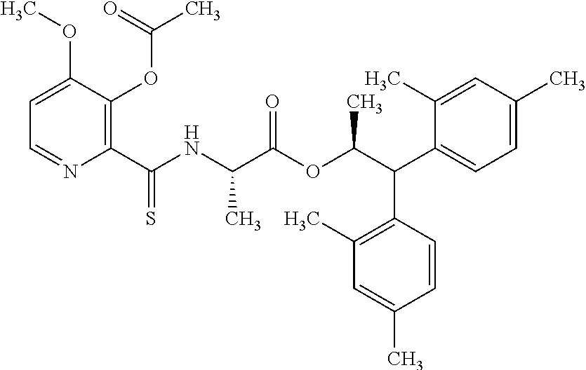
C1=C(OC)C(OC(=O)C)=C(C(NC(C(OC(C(C2=CC=C(C)C=C2C)C2=C(C)C=C(C)C=C2)C)=O)C)=S)N=C1
